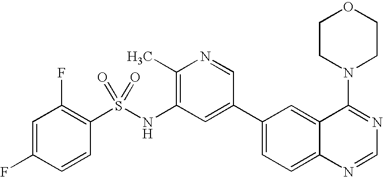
C1(S(NC2=C(C)N=CC(C3=CC=C4C(=C3)C(N3CCOCC3)=NC=N4)=C2)(=O)=O)=C(F)C=C(F)C=C1
